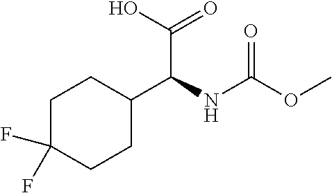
C1(C(C(O)=O)NC(OC)=O)CCC(F)(F)CC1
